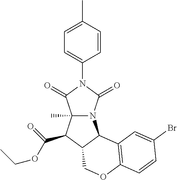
C1(C)=CC=C(N2C(=O)N3C(C)(C2=O)C(C(OCC)=O)C2C3C3=C(OC2)C=CC(Br)=C3)C=C1
